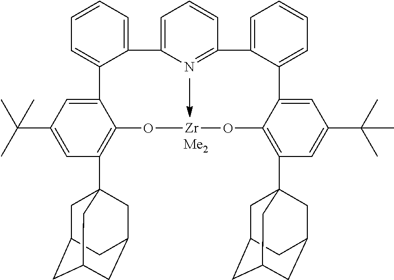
C1=CC=C2C(=C1)C1=CC(C(C)(C)C)=CC(C34CC5CC(CC(C3)C5)C4)=C1O[Zr]OC1=C(C34CC5CC(CC(C3)C5)C4)C=C(C(C)(C)C)C=C1C1=CC=CC=C1C1=NC2=CC=C1.[Me2]
